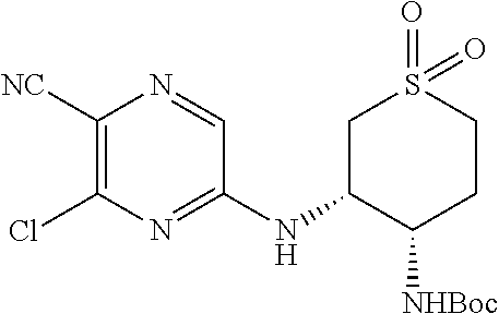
C1([NHBoc])C(NC2=NC(Cl)=C([NC])N=C2)CS(=O)(=O)CC1
